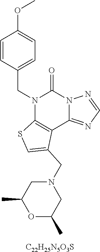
C1=CC(CN2C3=C(C4=NC=NN4C2=O)C(CN2CC(C)OC(C)C2)=CS3)=CC=C1OC.[C22H25N5O3S]
